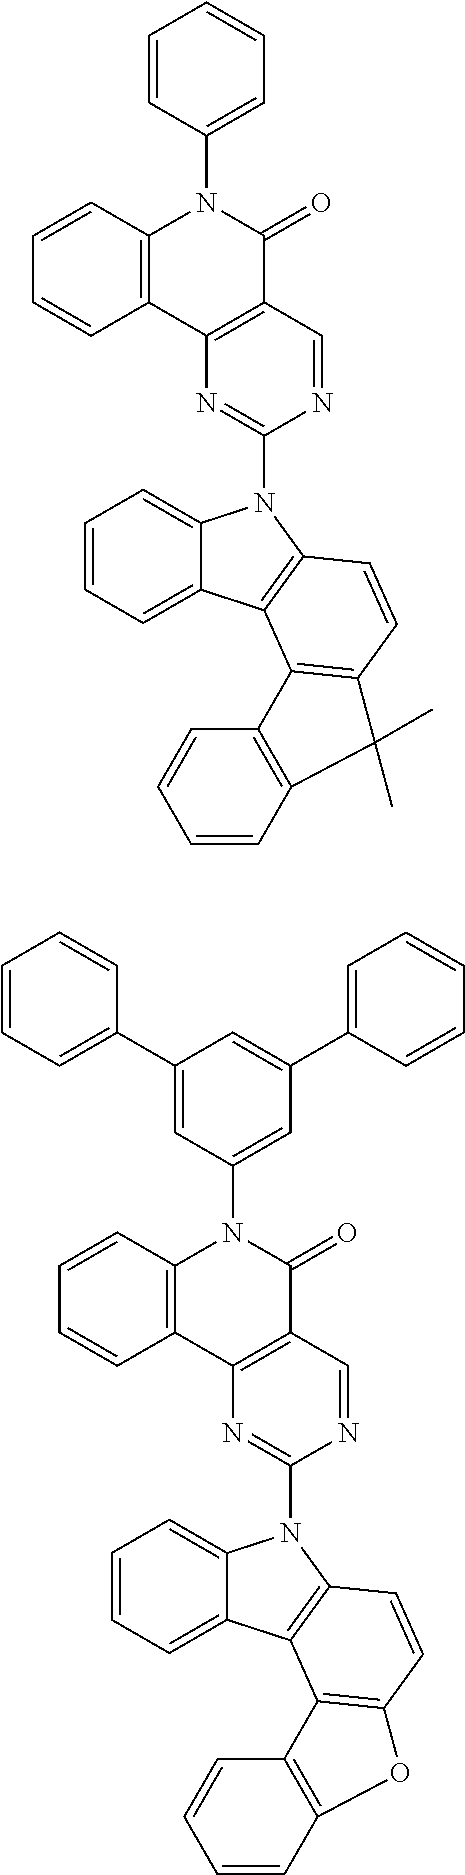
C1=CC=C2C(=C1)N(C1=NC3=C(C=N1)C(=O)N(C1=CC=CC=C1)C1=C3C=CC=C1)C1=C2C2=C(C=C1)C(C)(C)C1=C2C=CC=C1.C1=CC=C2C(=C1)N(C1=NC3=C(C=N1)C(=O)N(C1=CC(C4=CC=CC=C4)=CC(C4=CC=CC=C4)=C1)C1=C3C=CC=C1)C1=C2C2=C(C=C1)OC1=C2C=CC=C1
